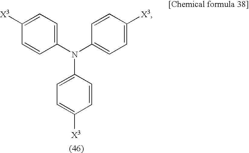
C1([X3])=CC=C(N(C2=CC=C([X3])C=C2)C2=CC=C([X3])C=C2)C=C1
